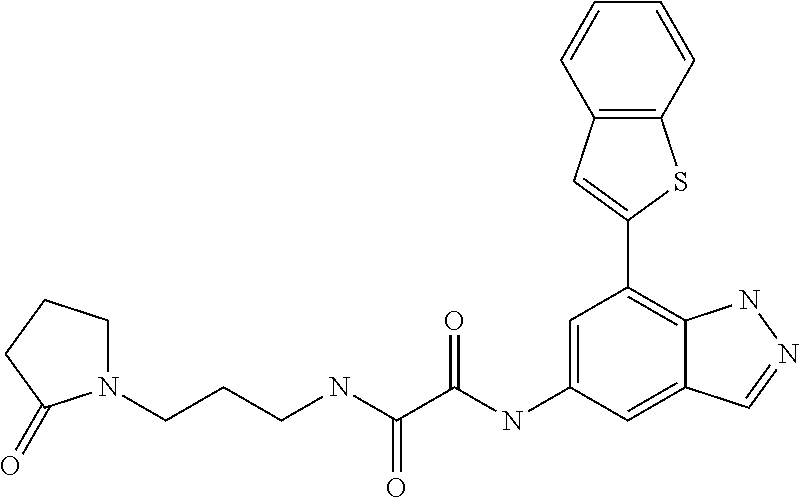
C(NC(=O)C(=O)NC1=CC(C2=CC3=C(S2)C=CC=C3)=C2C(=C1)C=NN2)CCN1CCCC1=O
